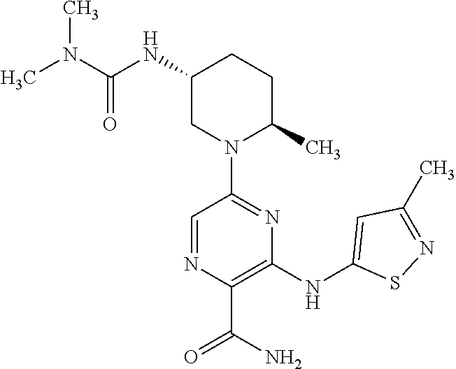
C1(NC(N(C)C)=O)CN(C2=NC(NC3=CC(C)=NS3)=C(C(=O)N)N=C2)C(C)CC1
